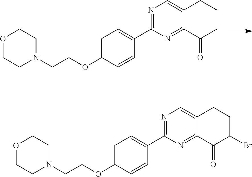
C1=C(OCCN2CCOCC2)C=CC(C2=NC=C3C(=N2)C(=O)CCC3)=C1.C1=C(OCCN2CCOCC2)C=CC(C2=NC=C3C(=N2)C(=O)C(Br)CC3)=C1
